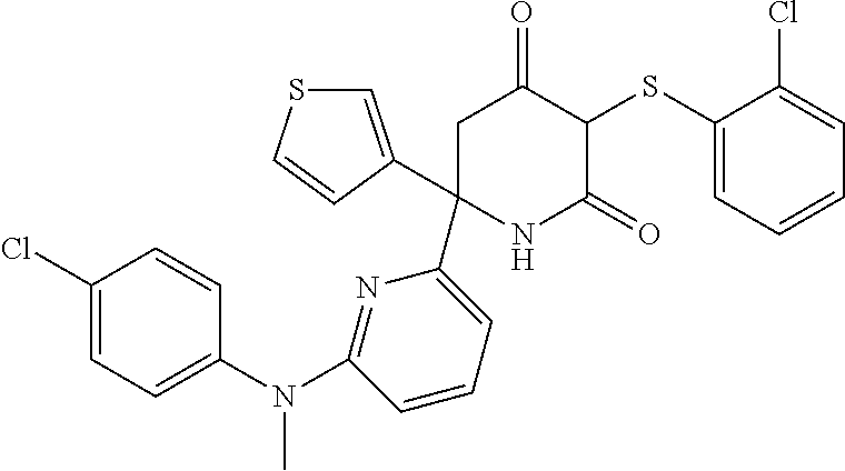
C1(SC2C(=O)CC(C3=CSC=C3)(C3=CC=CC(N(C4=CC=C(Cl)C=C4)C)=N3)NC2=O)=CC=CC=C1Cl
